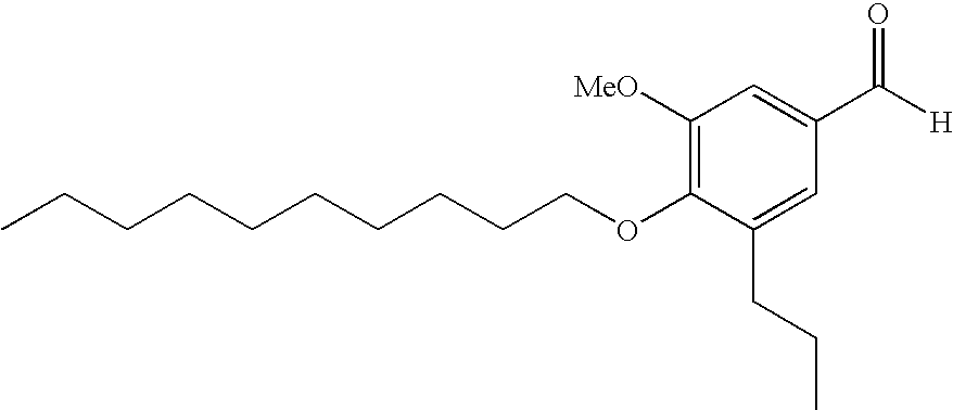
C(CCCCCCCOC1=C([MeO])C=C(C([H])=O)C=C1CCC)CC
